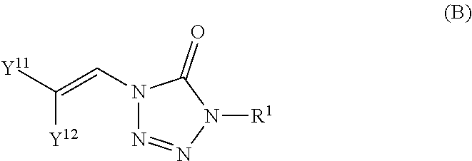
N1=NN([R1])C(=O)N1C=C([Y11])[Y12]
